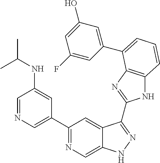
C1(C2=NC=C3C(=C2)C(C2=NC4=C(N2)C=CC=C4C2=CC(O)=CC(F)=C2)=NN3)=CN=CC(NC(C)C)=C1
